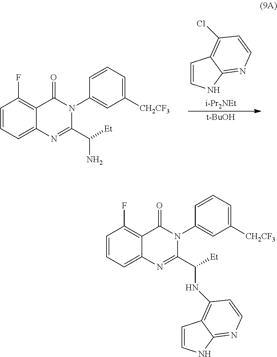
C1=CNC2=NC=CC(Cl)=C12.[i-Pr2NEt].[t-BuOH].C1=CC=C2C(=C1F)C(=O)N(C1=CC([CH2CF3])=CC=C1)C(C([Et])N)=N2.C1=CC=C2C(=C1F)C(=O)N(C1=CC([CH2CF3])=CC=C1)C(C([Et])NC1=C3C=CNC3=NC=C1)=N2
